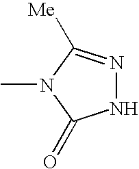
N1=C([Me])N(C)C(=O)N1
